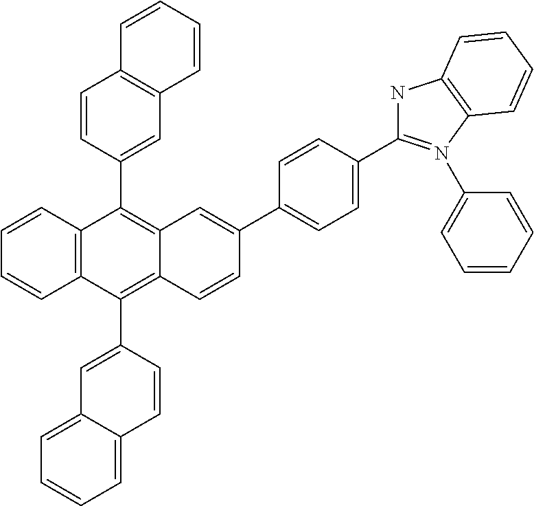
C12=C(C=CC=C1)C(C1=CC3=C(C=C1)C=CC=C3)=C1C(=C2C2=CC3=CC=CC=C3C=C2)C=CC(C2=CC=C(C3=N(C4=CC=CC=C4)C4=C(N3)C=CC=C4)C=C2)=C1
